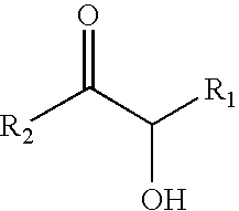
[R2]C(C([R1])O)=O
